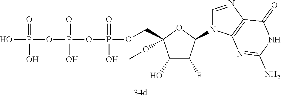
OP(OP(OP(OCC1(OC)C(O)C(F)C(N2C=NC3=C2N=C(N)NC3=O)O1)(=O)O)(=O)O)(=O)O
